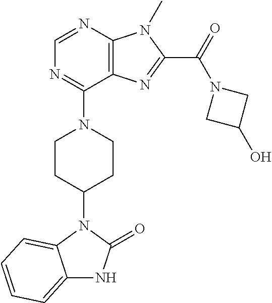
C1=NC2=C(C(N3CCC(N4C5=CC=CC=C5NC4=O)CC3)=N1)N=C(C(N1CC(O)C1)=O)N2C
